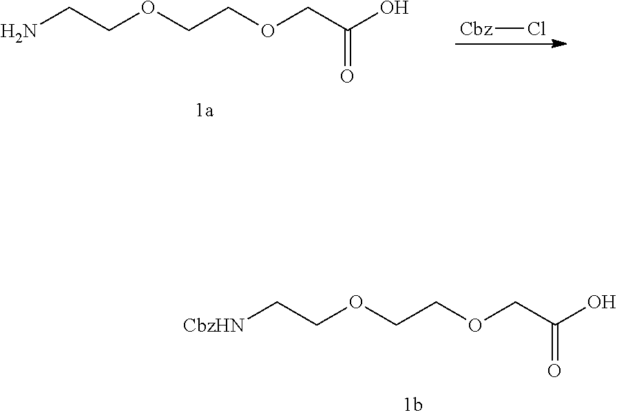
[CbzHN]CCOCCOCC(O)=O.[Cbz]Cl.NCCOCCOCC(O)=O
